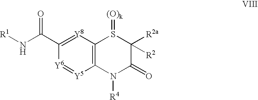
C1(C(N[R1])=O)=[Y8]C2=C([Y5]=[Y6]1)N([R4])C(=O)C([R2])([R2a])S2=[(O)k]
